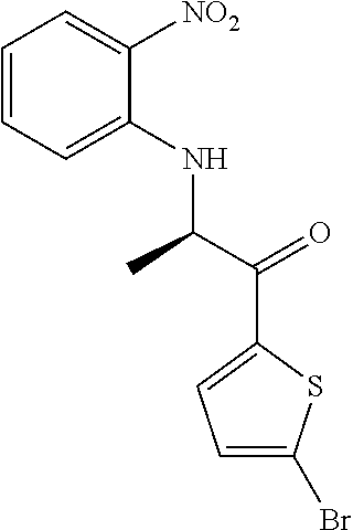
C1=CC=C(NC(C(=O)C2=CC=C(Br)S2)C)C([NO2])=C1
